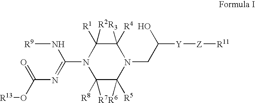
C1([R8])([R7])C([R5])([R6])N(CC([Y][Z][R11])O)C([R4])([R3])C([R1])([R2])N1C(=NC(O[R13])=O)N[R9]
